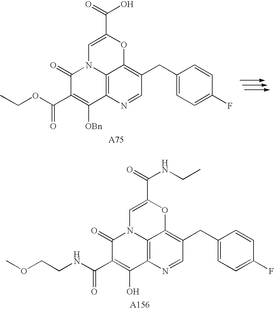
C1=NC2=C3C(=C1CC1=CC=C(F)C=C1)OC(C(=O)O)=CN3C(=O)C(C(=O)OCC)=C2[OBn].[A75].C1=NC2=C3C(=C1CC1=CC=C(F)C=C1)OC(C(=O)NCC)=CN3C(=O)C(C(=O)NCCOC)=C2O.[A156]
